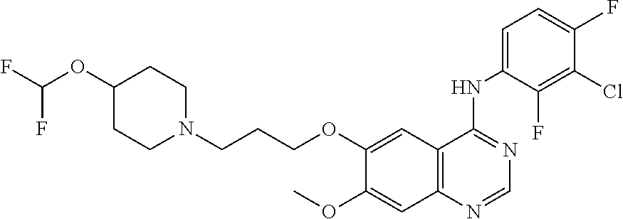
C1(OC)=CC2=C(C=C1OCCCN1CCC(OC(F)F)CC1)C(NC1=CC=C(F)C(Cl)=C1F)=NC=N2
